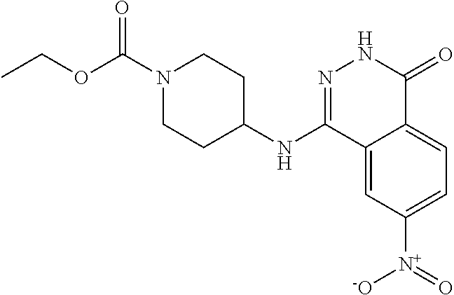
N1(C(OCC)=O)CCC(NC2=NNC(=O)C3=CC=C([N+](=O)[-O])C=C23)CC1
